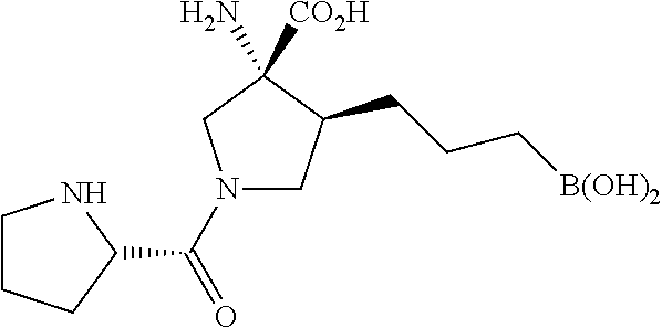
N1(C(=O)C2NCCC2)CC(CCC[B(OH)2])C(N)([CO2H])C1
